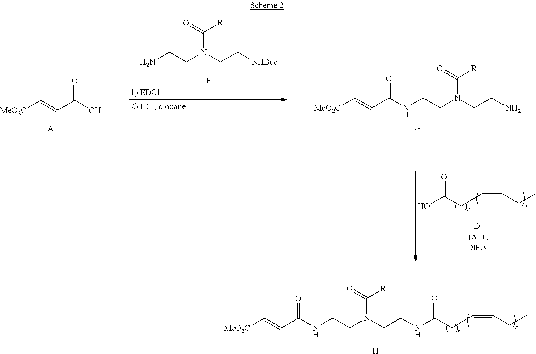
[MeO2C]C=CC(O)=O.[A].NCCN(CC[NHBoc])C([R])=O.F.[MeO2C]C=CC(NCCN(CCN)C([R])=O)=O.[G].[D].OC(CC=CCC)=O.[MeO2C]C=CC(NCCN(CCNC(CC=CCC)=O)C(=O)[R])=O.[H]
